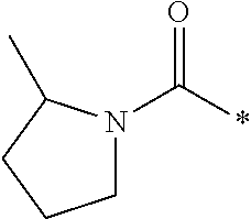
C1N(C(*)=O)C(C)CC1
